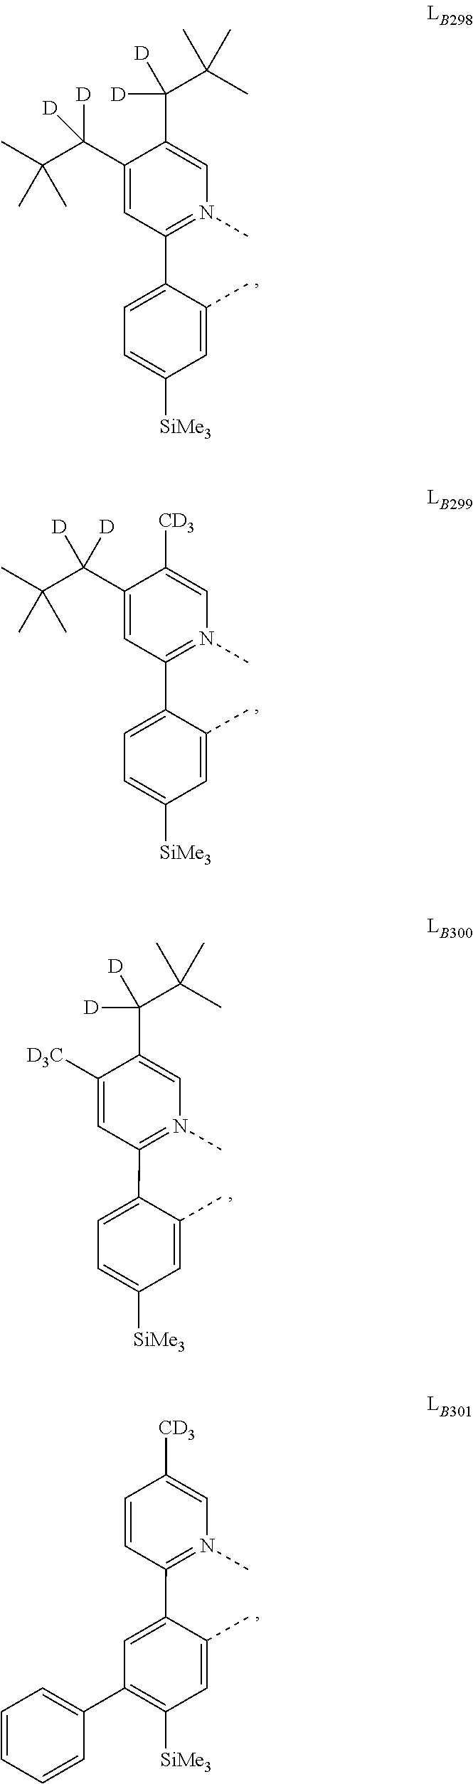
C1(C(C(C)(C)C)([D])[D])=CN(C)=C(C2=CC=C([SiMe3])C=C2C)C=C1C(C(C)(C)C)([D])[D].C1([CD3])=CN(C)=C(C2=CC=C([SiMe3])C=C2C)C=C1C(C(C)(C)C)([D])[D].C1(C(C(C)(C)C)([D])[D])=CN(C)=C(C2=CC=C([SiMe3])C=C2C)C=C1[D3C].C1([CD3])=CN(C)=C(C2=CC(C3=CC=CC=C3)=C([SiMe3])C=C2C)C=C1
